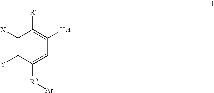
C1([X])=C([Y])C([R5][Ar])=CC([Het])=C1[R4]
